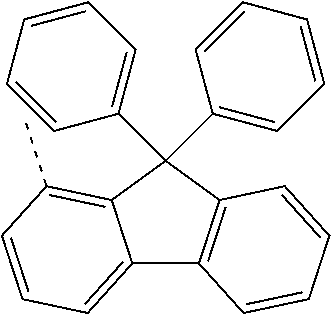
C12=CC=CC(C)=C1C(C1=CC=CC=C1)(C1=CC=CC=C1)C1=C2C=CC=C1
